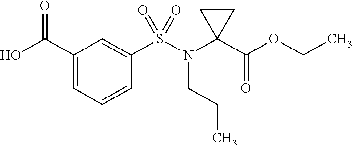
C1(C(=O)O)=CC=CC(S(=O)(N(CCC)C2(C(OCC)=O)CC2)=O)=C1
